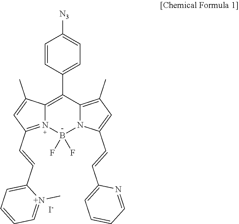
C12=C(C3=CC=C([N3])C=C3)C3=C(C)C=C(C=CC4=CC=CC=N4)N3B(F)(F)N1=C(C=CC1=CC=CC=[N+]1C)C=C2C.[I-]
